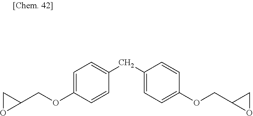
C1=C(OCC2CO2)C=CC(CC2=CC=C(OCC3CO3)C=C2)=C1
